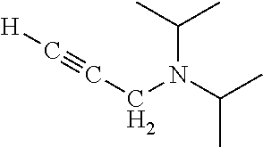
N(C(C)C)(C(C)C)CC#C[H]
